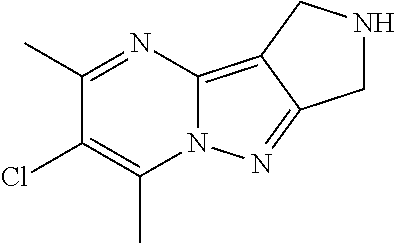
C1(C)=NC2=C3C(=NN2C(C)=C1Cl)CNC3
